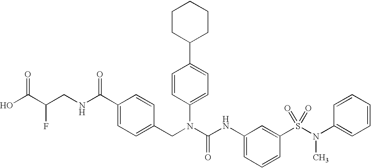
OC(C(CNC(C1=CC=C(CN(C(NC2=CC=CC(S(=O)(N(C)C3=CC=CC=C3)=O)=C2)=O)C2=CC=C(C3CCCCC3)C=C2)C=C1)=O)F)=O
